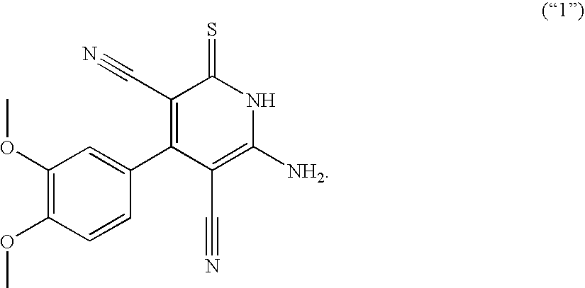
C1(OC)=C(OC)C=CC(C2=C(C#N)C(=S)NC([NH2])=C2C#N)=C1
